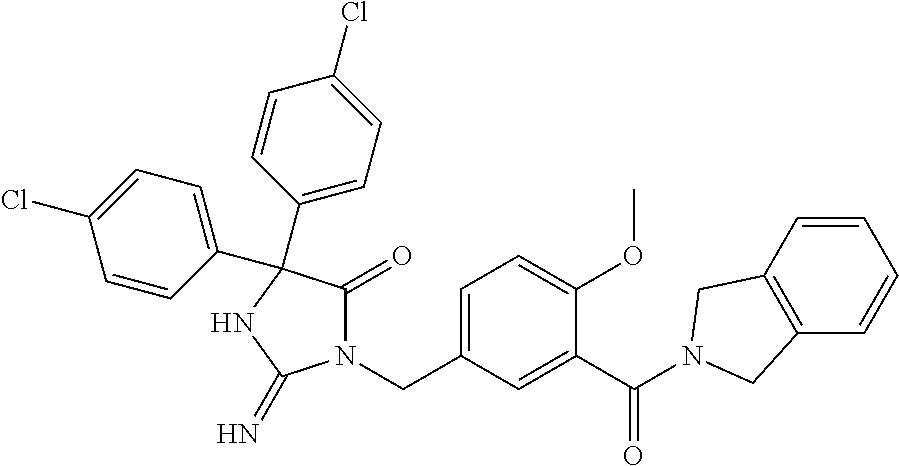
N1(CC2=CC=C(OC)C(C(=O)N3CC4=C(C=CC=C4)C3)=C2)C(=O)C(C2=CC=C(Cl)C=C2)(C2=CC=C(Cl)C=C2)NC1=N
